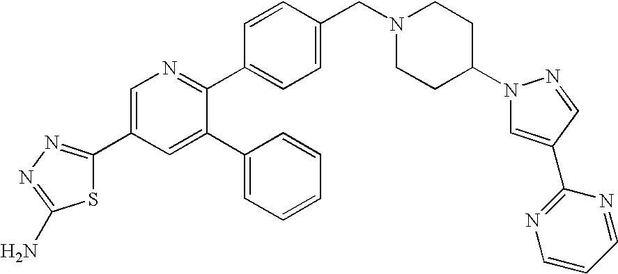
C1=C(C2=NN=C(N)S2)C=C(C2=CC=CC=C2)C(C2=CC=C(CN3CCC(N4C=C(C5=NC=CC=N5)C=N4)CC3)C=C2)=N1
